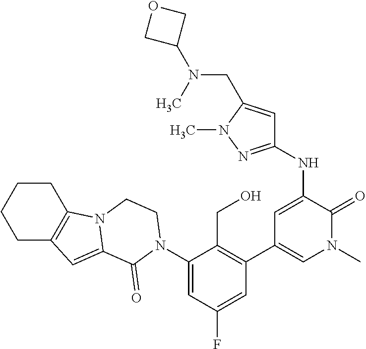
C1(N2C(=O)C3=CC4=C(CCCC4)N3CC2)=CC(F)=CC(C2=CN(C)C(=O)C(NC3=NN(C)C(CN(C4COC4)C)=C3)=C2)=C1CO
